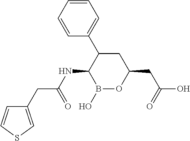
B1(O)OC(CC(O)=O)CC(C2=CC=CC=C2)C1NC(CC1=CSC=C1)=O
